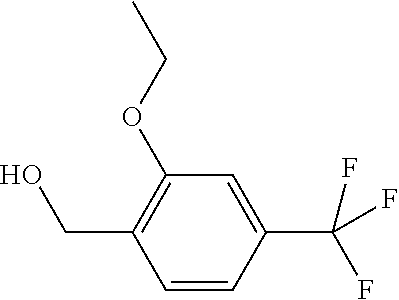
O(CC)C1=C(CO)C=CC(C(F)(F)F)=C1
